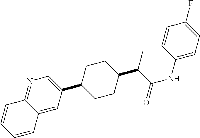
N1=C2C(=CC(C3CCC(C(C(=O)NC4=CC=C(F)C=C4)C)CC3)=C1)C=CC=C2
